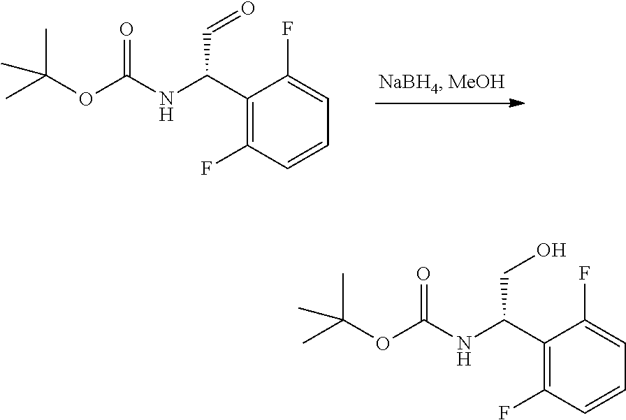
C1(C(NC(OC(C)(C)C)=O)CO)=C(F)C=CC=C1F.C1(C(NC(OC(C)(C)C)=O)C=O)=C(F)C=CC=C1F
